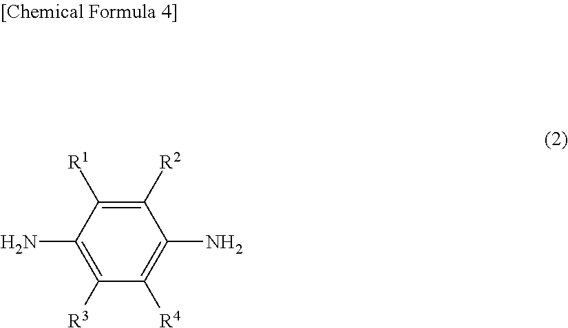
C1([R2])=C([R1])C(N)=C([R3])C([R4])=C1N
